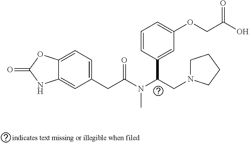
C12=CC=C(CC(N(C(CN3CCCC3)C3=CC(OCC(O)=O)=CC=C3)C)=O)C=C1NC(=O)O2
